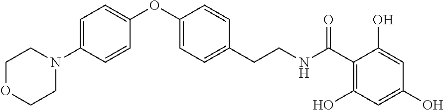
C1(OC2=CC=C(N3CCOCC3)C=C2)=CC=C(CCNC(C2=C(O)C=C(O)C=C2O)=O)C=C1
